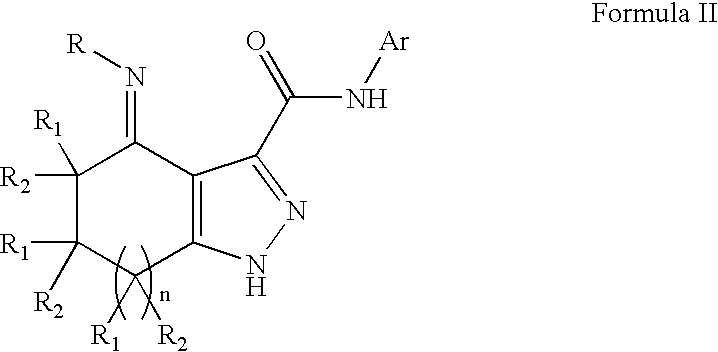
C1([R2])([R1])C([R1])([R2])C([R1])([R2])C2=C(C1=N[R])C(C(N[Ar])=O)=NN2
